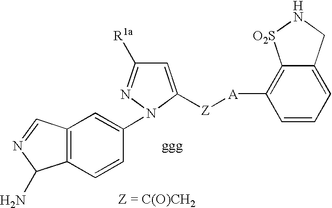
C1=C([Z][A]C2=C3C(=CC=C2)CN[O2S]3)N(C2=CC3=C(C=C2)C(N)N=C3)N=C1[R1a]
